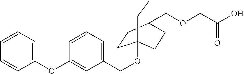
C1=C(COC23CCC(COCC(O)=O)(CC2)CC3)C=C(OC2=CC=CC=C2)C=C1
